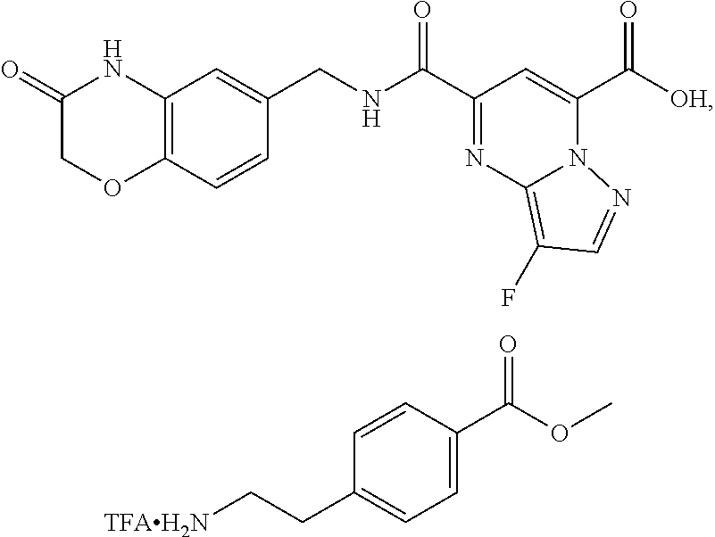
N1=C(C(=O)NCC2=CC3=C(C=C2)OCC(=O)N3)C=C(C(=O)[OH])N2C1=C(F)C=N2.C1=CC(C(OC)=O)=CC=C1CC[TFAH2N]
